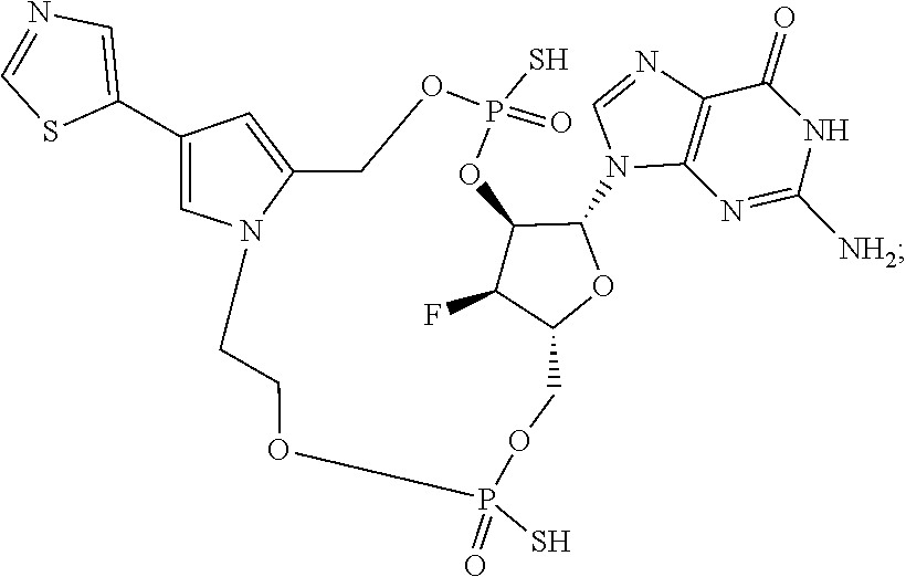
C1=NC2=C(N1C1C3C(F)C(COP(S)(=O)OCCN4C(=CC(C5=CN=CS5)=C4)COP(S)(=O)O3)O1)N=C([NH2])NC2=O
